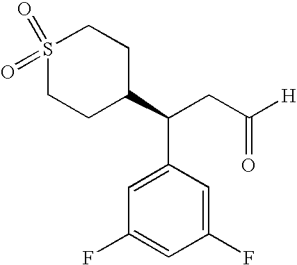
S1(=O)(=O)CCC(C(CC([H])=O)C2=CC(F)=CC(F)=C2)CC1
